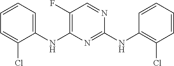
C1(NC2=C(F)C=NC(NC3=C(Cl)C=CC=C3)=N2)=CC=CC=C1Cl
